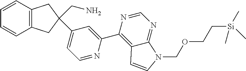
C1=CC2=C(C=C1)CC(CN)(C1=CC=NC(C3=C4C(=NC=N3)N(COCC[Si](C)(C)C)C=C4)=C1)C2
